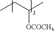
CCC(C)[OCOCH3]
